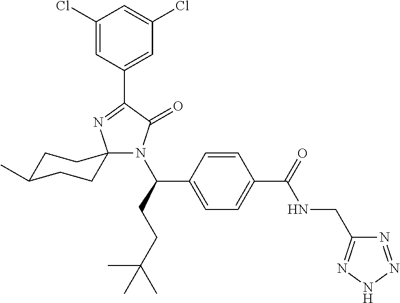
C1(Cl)=CC(C2=NC3(N(C(CCC(C)(C)C)C4=CC=C(C(NCC5=NNN=N5)=O)C=C4)C2=O)CCC(C)CC3)=CC(Cl)=C1
